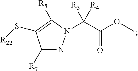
C(C(OC)=O)([R4])(N1N=C([R7])C(S[R22])=C1[R5])[R3]
